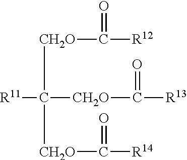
[CH2O](C([CH2O]C([R14])=O)([R11])[CH2O]C([R13])=O)C([R12])=O
